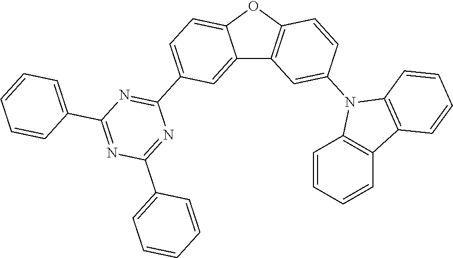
C12=CC(C3=NC(C4=CC=CC=C4)=NC(C4=CC=CC=C4)=N3)=CC=C1OC1=C2C=C(N2C3=C(C4=C2C=CC=C4)C=CC=C3)C=C1
